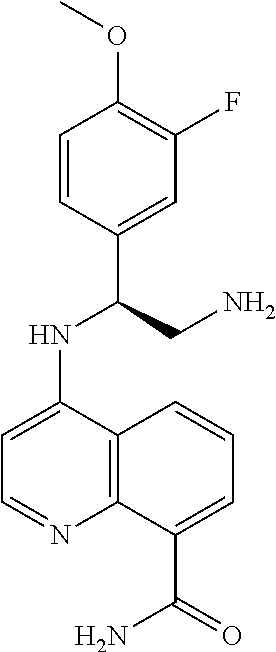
C1=CC(C(CN)NC2=CC=NC3=C2C=CC=C3C(=O)N)=CC(F)=C1OC
